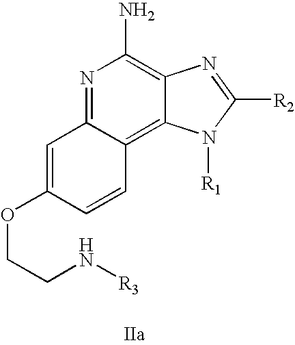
N1=C2C(=C3C(=C1N)N=C([R2])N3[R1])C=CC(OCCN[R3])=C2
